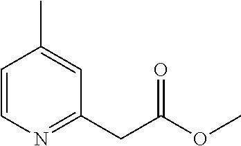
C1=CN=C(CC(OC)=O)C=C1C
